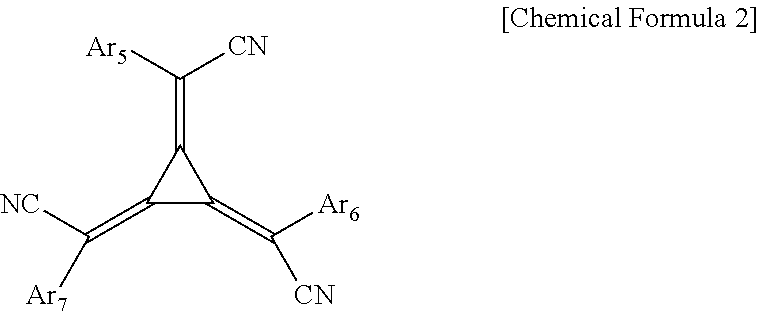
C1(=C([NC])[Ar7])C(=C([Ar6])[CN])C1=C([CN])[Ar5]
